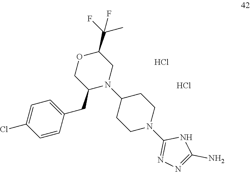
C1=CC(CC2N(C3CCN(C4=NN=C(N)N4)CC3)CC(C(C)(F)F)OC2)=CC=C1Cl.Cl.Cl
